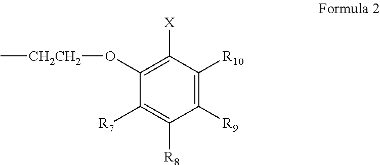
C1(O[CH2CH2]C)=C([X])C([R10])=C([R9])C([R8])=C1[R7]
